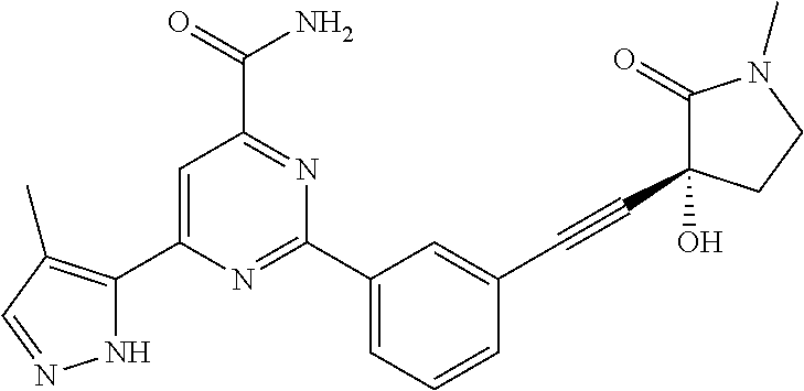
C1(C2=CC(C(N)=O)=NC(C3=CC=CC(C#CC4(O)C(=O)N(C)CC4)=C3)=N2)=C(C)C=NN1
